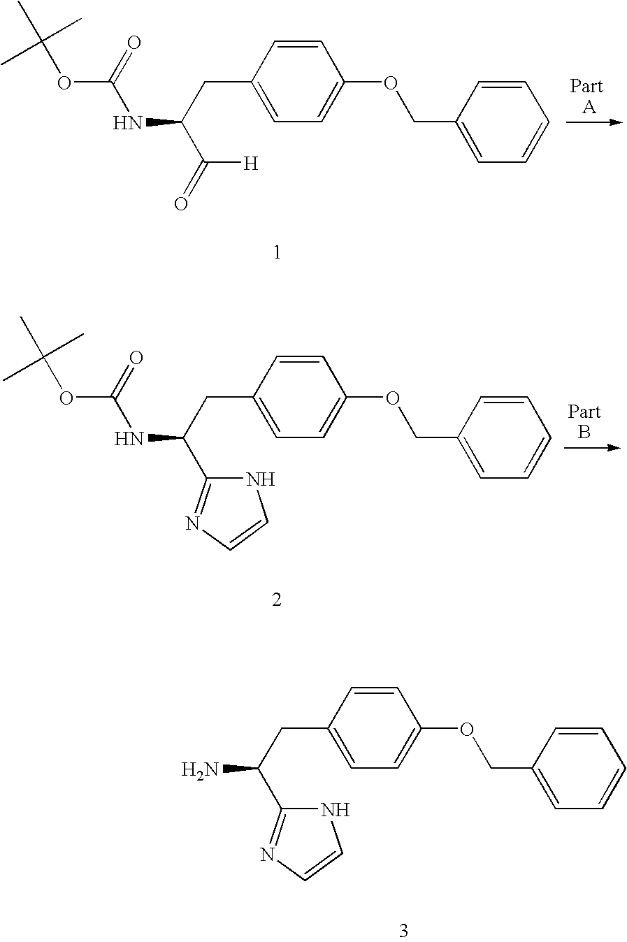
C1=C(CC(C([H])=O)NC(=O)OC(C)(C)C)C=CC(OCC2=CC=CC=C2)=C1.C1=C(CC(C2=NC=CN2)NC(=O)OC(C)(C)C)C=CC(OCC2=CC=CC=C2)=C1.C1=C(CC(C2=NC=CN2)N)C=CC(OCC2=CC=CC=C2)=C1
